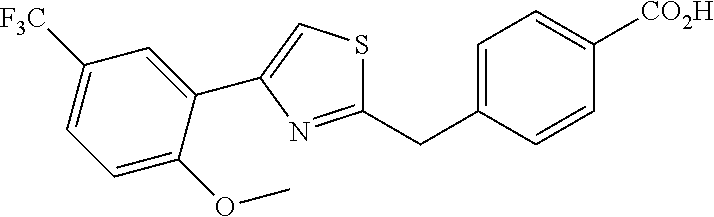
C1=C(CC2=NC(C3=CC([F3C])=CC=C3OC)=CS2)C=CC([CO2H])=C1
